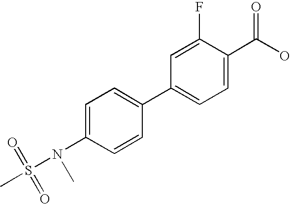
C1=C(N(S(C)(=O)=O)C)C=CC(C2=CC=C(C(O)=O)C(F)=C2)=C1
